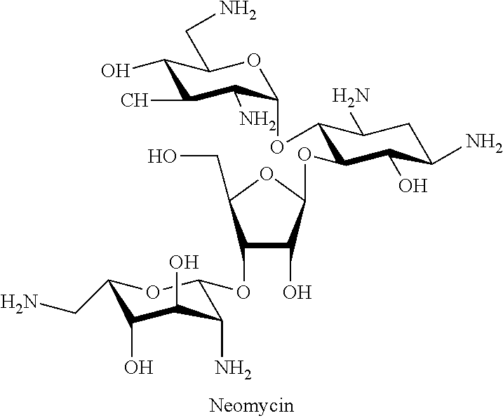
C1(O)C(C)C(N)C(OC2C(OC3OC(CO)C(OC4C(N)C(O)C(O)C(CN)O4)C3O)C(O)C(N)CC2N)OC1CN
